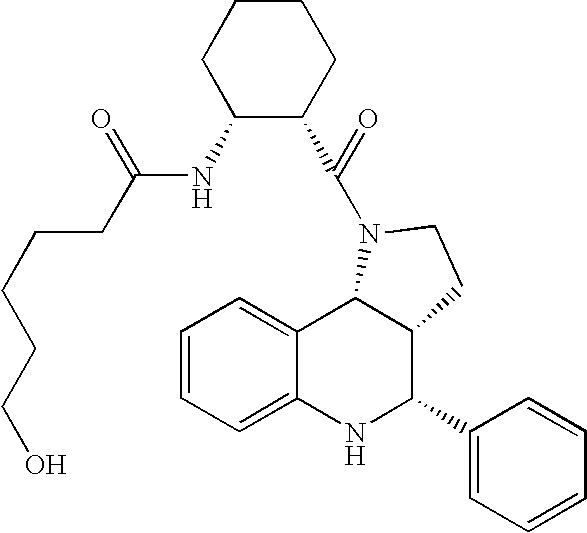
C1=CC=C2C(=C1)C1C(C(C3=CC=CC=C3)N2)CCN1C(C1CCCCC1NC(CCCCCO)=O)=O
